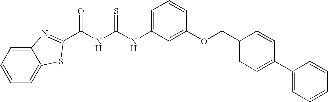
C12=CC=CC=C1SC(C(NC(NC1=CC=CC(OCC3=CC=C(C4=CC=CC=C4)C=C3)=C1)=S)=O)=N2
